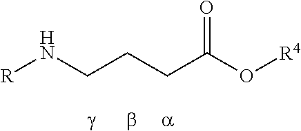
N(CCCC(O[R4])=O)[R]
